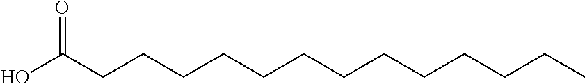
OC(CCCCCCCCCCCCC)=O
